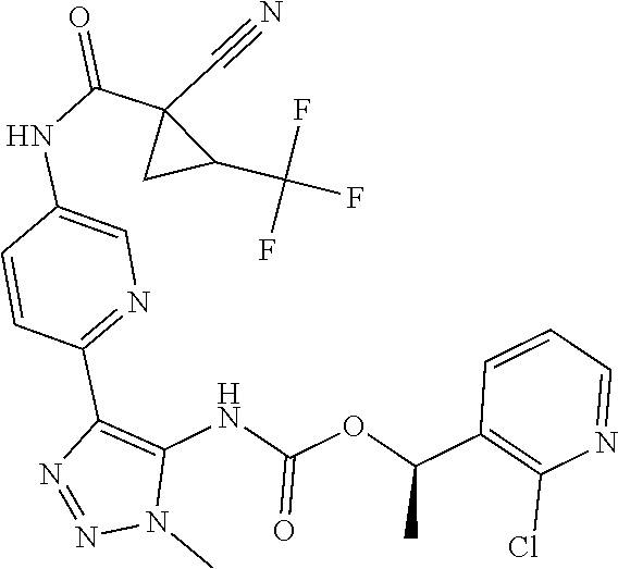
C1=CC=NC(Cl)=C1C(OC(NC1=C(C2=NC=C(NC(C3(C#N)C(C(F)(F)F)C3)=O)C=C2)N=NN1C)=O)C
